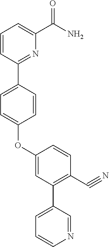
O(C1=CC=C(C2=NC(C(=O)N)=CC=C2)C=C1)C1=CC(C2=CC=CN=C2)=C(C#N)C=C1
